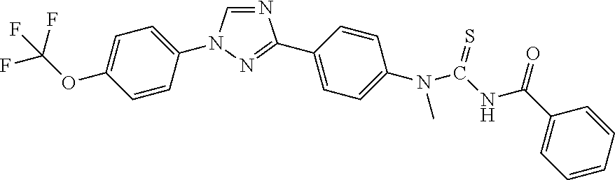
C1=CC(N2C=NC(C3=CC=C(N(C)C(NC(C4=CC=CC=C4)=O)=S)C=C3)=N2)=CC=C1OC(F)(F)F
